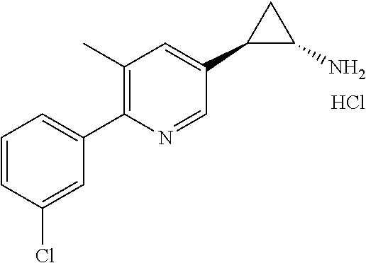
C1=CC(Cl)=CC(C2=C(C)C=C(C3C(N)C3)C=N2)=C1.Cl
